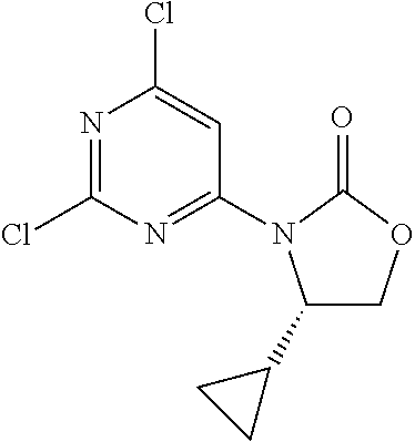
C1(C2CC2)COC(=O)N1C1=NC(Cl)=NC(Cl)=C1
